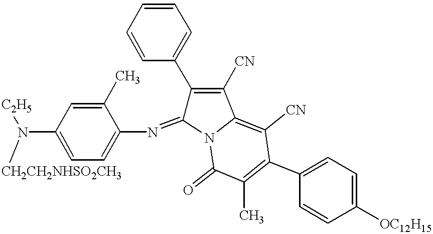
C1(C)=CC(N([C2H5])[CH2CH2NHSO2CH3])=CC=C1N=C1C(C2=CC=CC=C2)=C([CN])C2=C([CN])C(C3=CC=C([OC12H15])C=C3)=C(C)C(=O)N12
